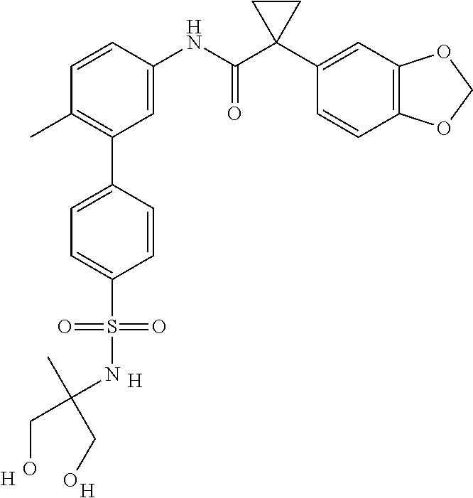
C1=C(NC(C2(C3=CC4=C(C=C3)OCO4)CC2)=O)C=CC(C)=C1C1=CC=C(S(=O)(=O)NC(C)(CO)CO)C=C1.[H].[H].[H]
